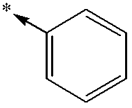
C1(->*)=CC=CC=C1
